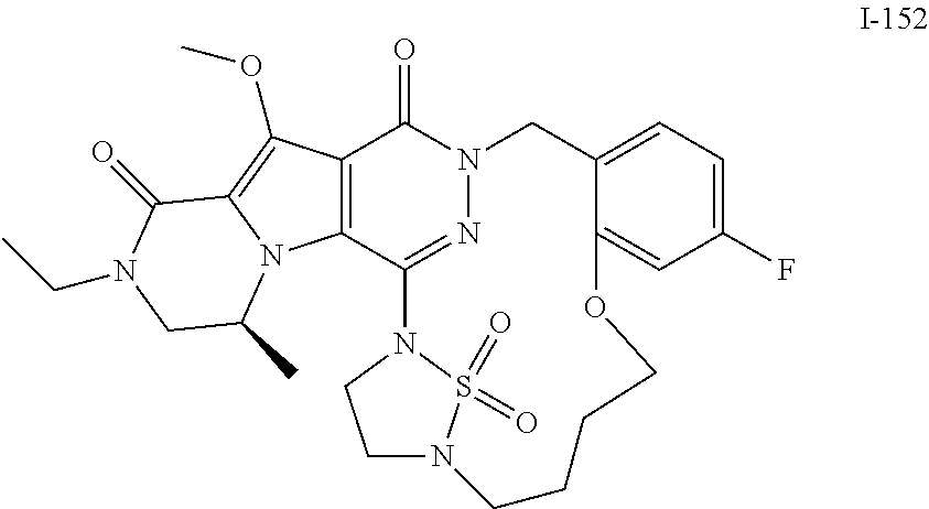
C12=C(C3=NN(C1=O)CC1=CC=C(F)C=C1OCCCCN1CCN3S1(=O)=O)N1C(=C2OC)C(=O)N(CC)CC1C
